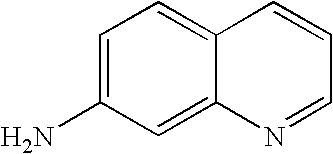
C1=C(N)C=C2C(=C1)C=CC=N2
